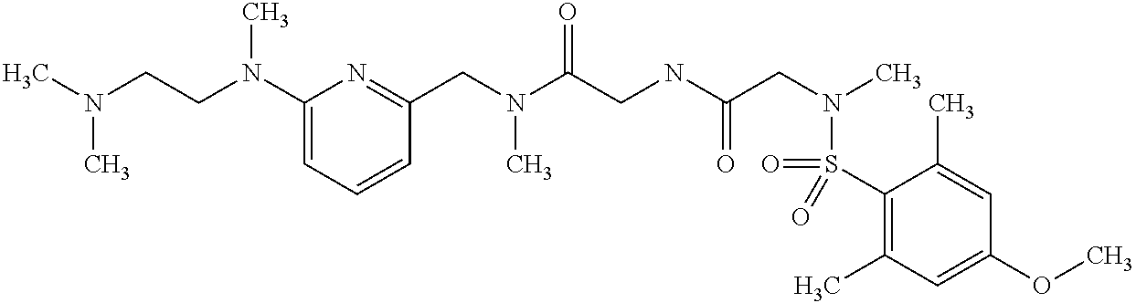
C1(CN(C(CNC(CN(C)S(C2=C(C)C=C(OC)C=C2C)(=O)=O)=O)=O)C)=NC(N(CCN(C)C)C)=CC=C1
